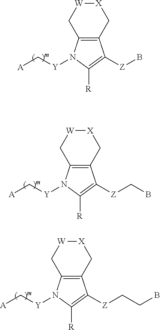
[X]1[W]CC2=C(C1)C([Z]B)=C([R])N2[Y]C[A].[X]1[W]CC2=C(C1)C([Z]CB)=C([R])N2[Y]C[A].[X]1[W]CC2=C(C1)C([Z]CCB)=C([R])N2[Y]C[A]
